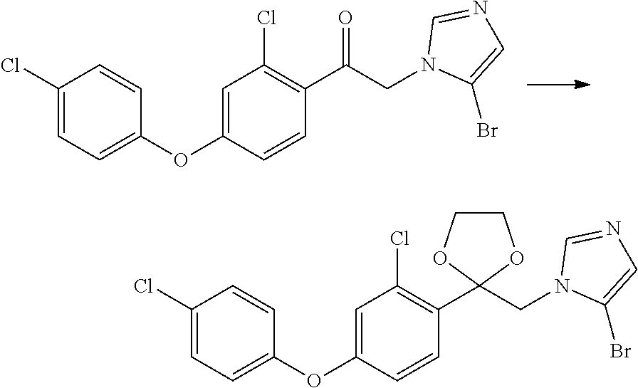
C1(Cl)=CC=C(OC2=CC(Cl)=C(C(CN3C(Br)=CN=C3)=O)C=C2)C=C1.C1(Cl)=CC=C(OC2=CC(Cl)=C(C3(CN4C(Br)=CN=C4)OCCO3)C=C2)C=C1
